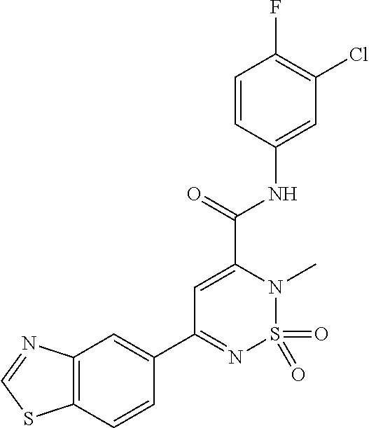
C1=C(C(=O)NC2=CC(Cl)=C(F)C=C2)N(C)S(=O)(=O)N=C1C1=CC2=C(C=C1)SC=N2
